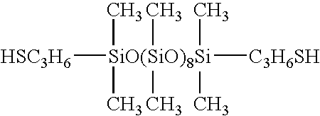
[HSC3H6][SiO(SiO)8Si](C)(C)(C)(C)(C)(C)[C3H6SH]
